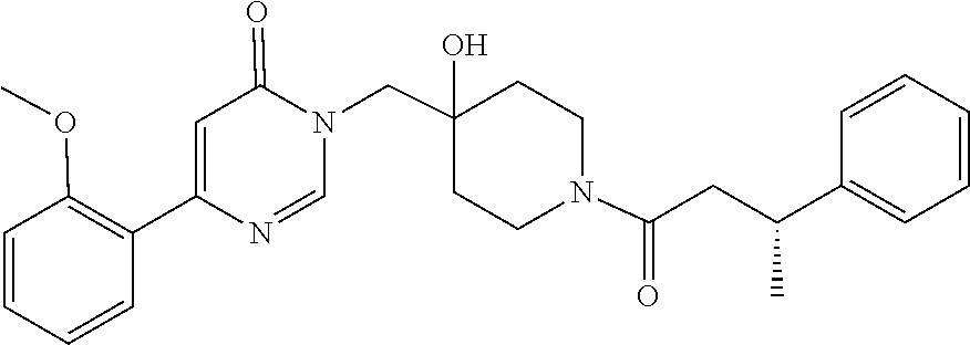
N1(CC2(O)CCN(C(=O)CC(C3=CC=CC=C3)C)CC2)C=NC(C2=C(OC)C=CC=C2)=CC1=O
